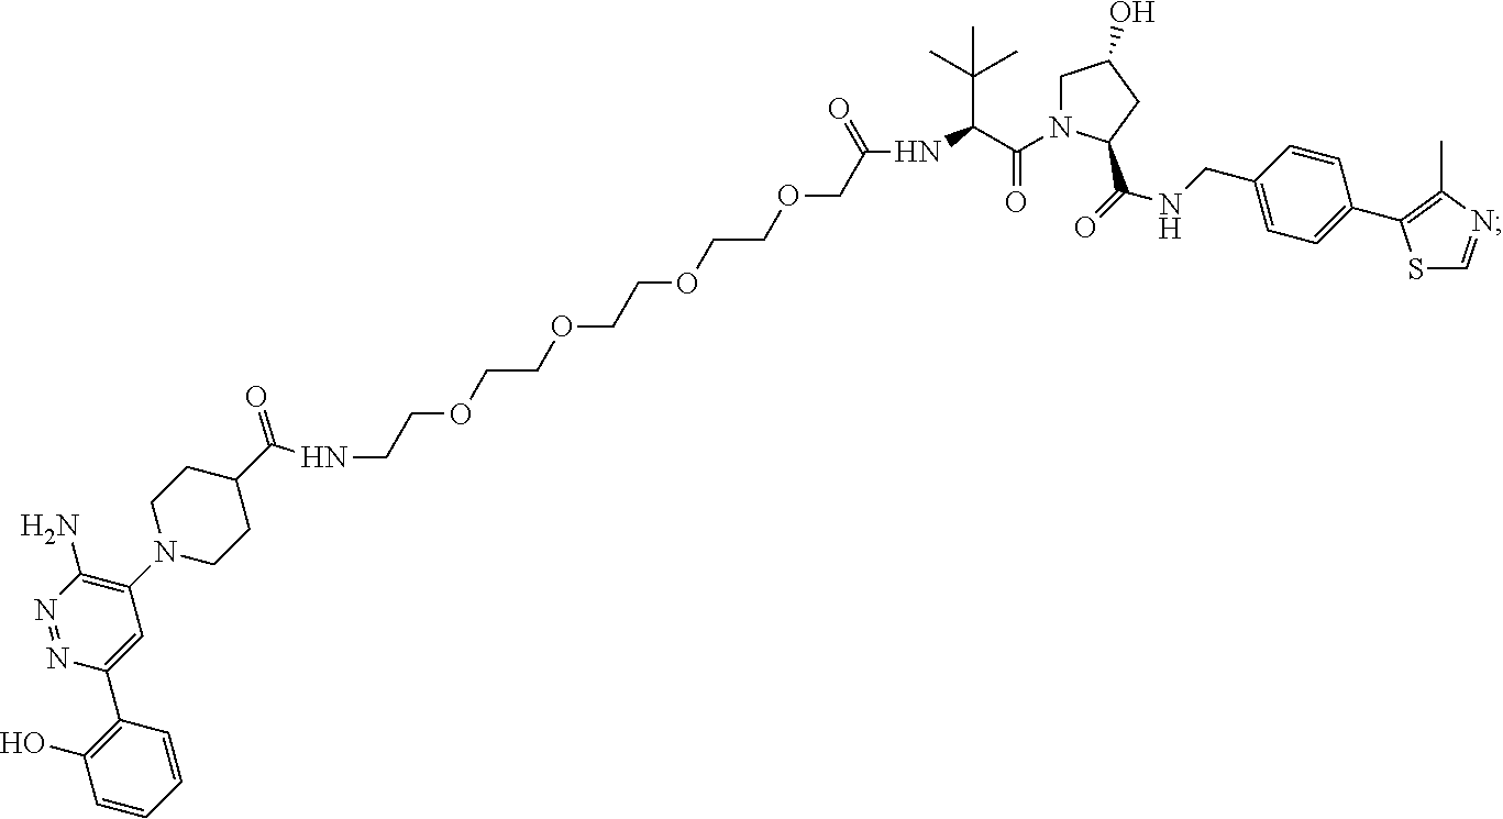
C1N(C(C(NC(COCCOCCOCCOCCNC(C2CCN(C3=C(N)N=NC(C4=C(O)C=CC=C4)=C3)CC2)=O)=O)C(C)(C)C)=O)C(C(NCC2=CC=C(C3=C(C)N=CS3)C=C2)=O)CC1O
